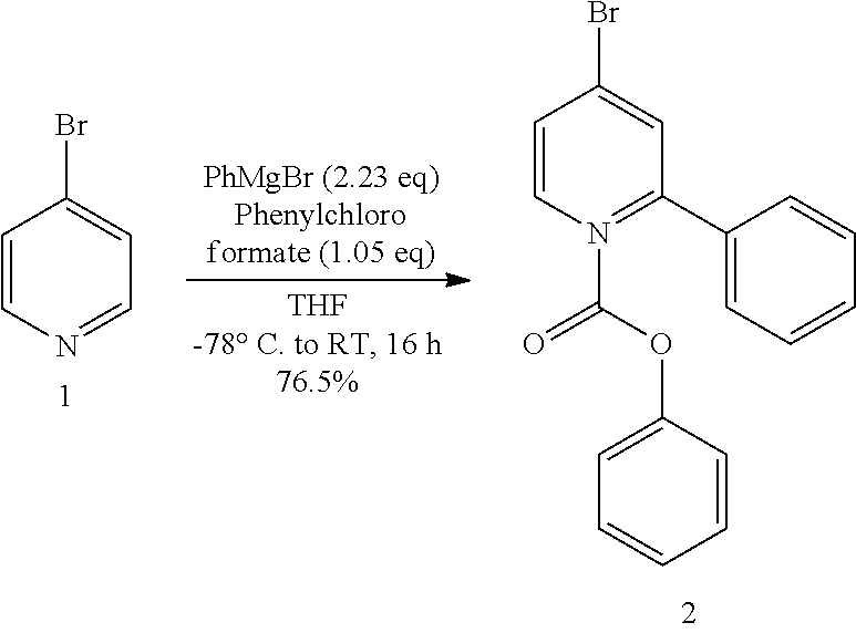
C1=CN=CC=C1Br.C1=CN(C(=O)OC2=CC=CC=C2)=C(C2=CC=CC=C2)C=C1Br
